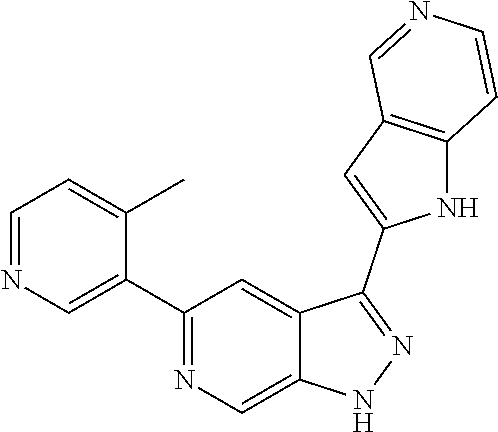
C1(C2=CN=CC=C2C)=NC=C2C(=C1)C(C1=CC3=C(N1)C=CN=C3)=NN2
